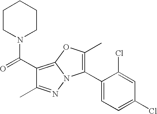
C1(C(=O)N2CCCCC2)=C2N(N=C1C)C(C1=CC=C(Cl)C=C1Cl)=C(C)O2
